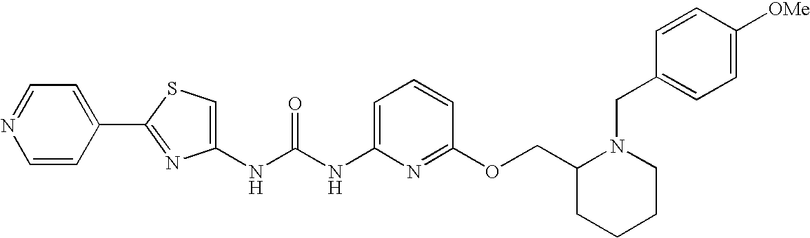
C(NC1=CC=CC(OCC2CCCCN2CC2=CC=C([OMe])C=C2)=N1)(=O)NC1=CSC(C2=CC=NC=C2)=N1
